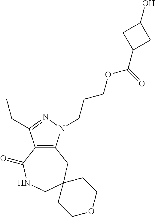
C12=C(N(CCCOC(C3CC(O)C3)=O)N=C1CC)CC1(CNC2=O)CCOCC1
